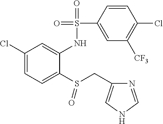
C1(Cl)=CC=C(S(CC2=CNC=N2)=O)C(NS(=O)(=O)C2=CC([CF3])=C(Cl)C=C2)=C1
